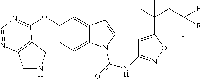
C1(OC2=NC=NC3=C2CNC3)=CC=C2C(=C1)C=CN2C(=O)NC1=NOC(C(CC(F)(F)F)(C)C)=C1
